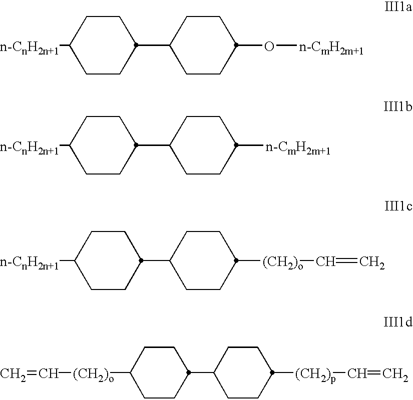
[n-CnH2n+1]C1CCC(C2CCC(O[n-CmH2m+1])CC2)CC1.[n-CnH2n+1]C1CCC(C2CCC([n-CmH2m+1])CC2)CC1.[n-CnH2n+1]C1CCC(C2CCC([(CH2)o]C=C)CC2)CC1.C=C[(CH2)o]C1CCC(C2CCC([(CH2)p]C=C)CC2)CC1
